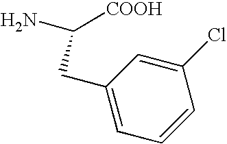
C([COOH])(N)CC1=CC=CC(Cl)=C1
